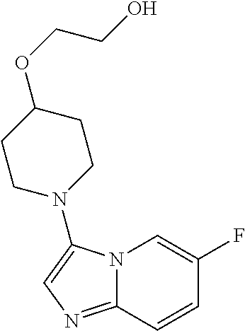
C1=CC2=NC=C(N3CCC(OCCO)CC3)N2C=C1F
